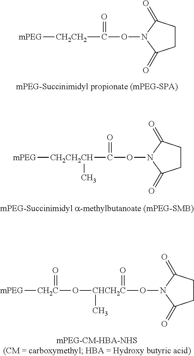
C1CC(=O)N(O[CHCH2C](=O)(O[CH2C](=O)[mPEG])C)C1=O.C1CC(=O)N(OC(=O)[CH2CH2CH](C)[mPEG])C1=O.C1CC(=O)N(OC(=O)[CH2CH2][mPEG])C1=O
